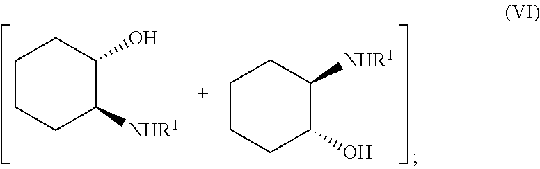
C1CCC([NHR1])C(O)C1.C1CCC(O)C([NHR1])C1
